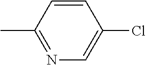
CC1=NC=C(Cl)C=C1
